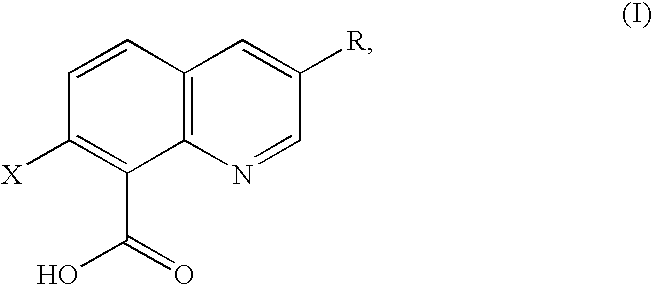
C12=C(N=CC([R])=C1)C(C(=O)O)=C([X])C=C2
